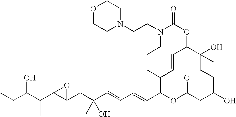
CCC(C(C1C(CC(C=CC=C(C2OC(=O)CC(O)CCC(O)(C)C(OC(N(CCN3CCOCC3)CC)=O)C=CC2C)C)(O)C)O1)C)O
